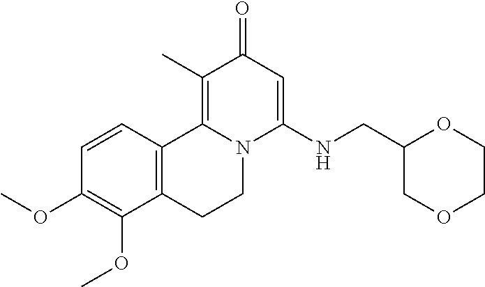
C1=CC2=C(C(OC)=C1OC)CCN1C2=C(C)C(=O)C=C1NCC1COCCO1
